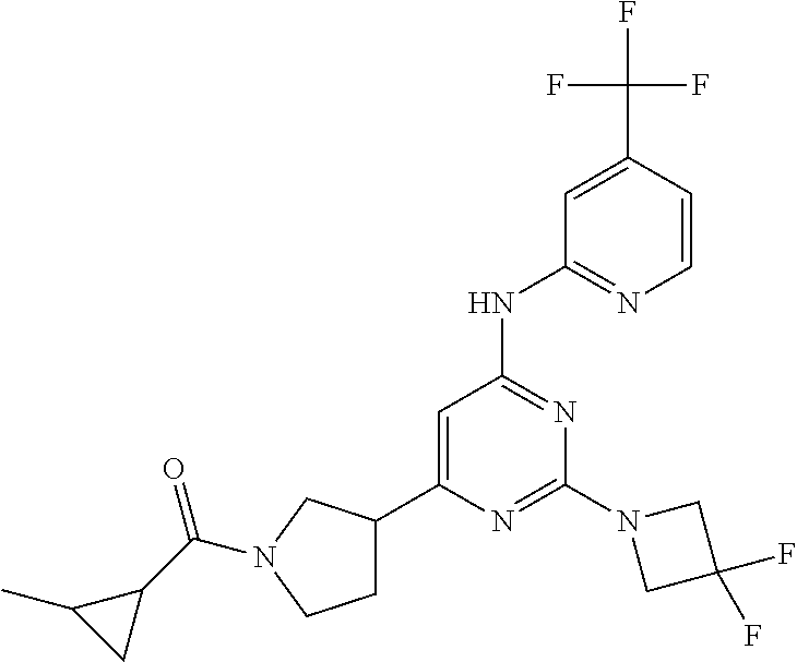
N1=C(N2CC(F)(F)C2)N=C(NC2=NC=CC(C(F)(F)F)=C2)C=C1C1CCN(C(C2C(C)C2)=O)C1
